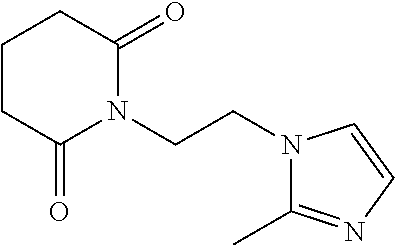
C(CN1C(=O)CCCC1=O)N1C(C)=NC=C1
